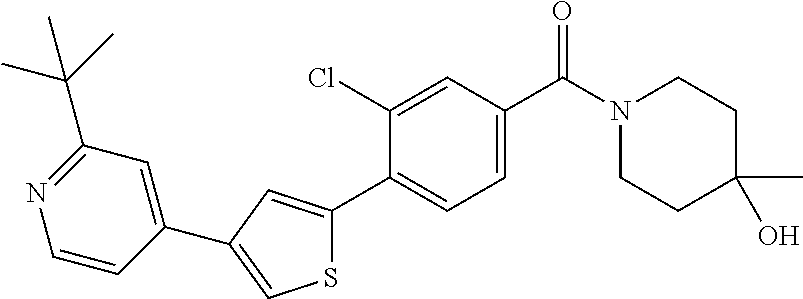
C1CN(C(C2=CC=C(C3=CC(C4=CC(C(C)(C)C)=NC=C4)=CS3)C(Cl)=C2)=O)CCC1(C)O
